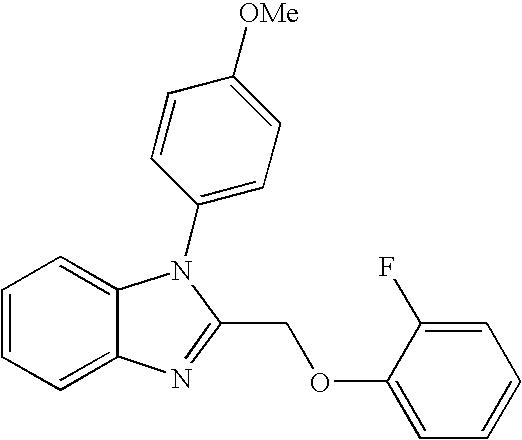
C1=CC=C2C(=C1)N(C1=CC=C([OMe])C=C1)C(COC1=CC=CC=C1F)=N2
